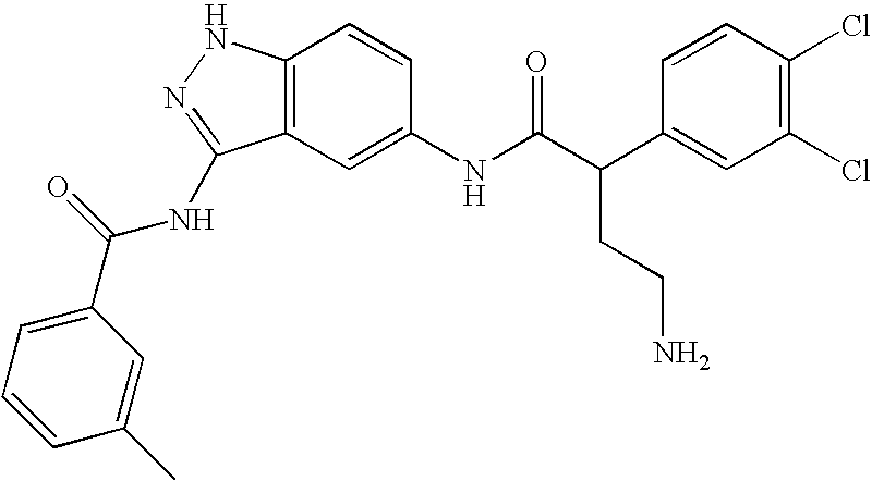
C12=C(C=C(NC(C(C3=CC(Cl)=C(Cl)C=C3)CCN)=O)C=C1)C(NC(C1=CC=CC(C)=C1)=O)=NN2
